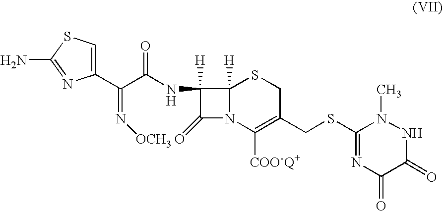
N([OCH3])=C(C1=CSC(N)=N1)C(=O)NC1([H])C(=O)N2C1([H])SCC(CSC1=NC(=O)C(=O)NN1C)=C2[COO-Q+]
